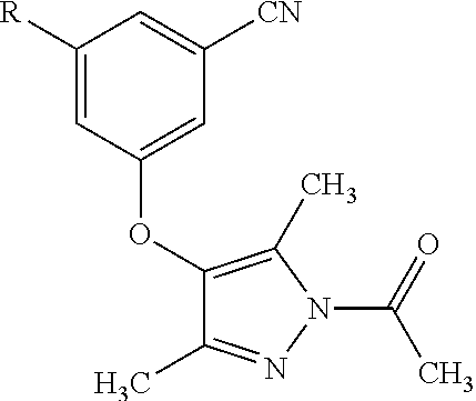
C1(OC2=CC([CN])=CC([R])=C2)=C(C)N(C(C)=O)N=C1C
